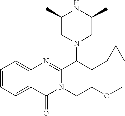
C1=CC=C2C(=C1)N=C(C(CC1CC1)N1CC(C)NC(C)C1)N(CCOC)C2=O
